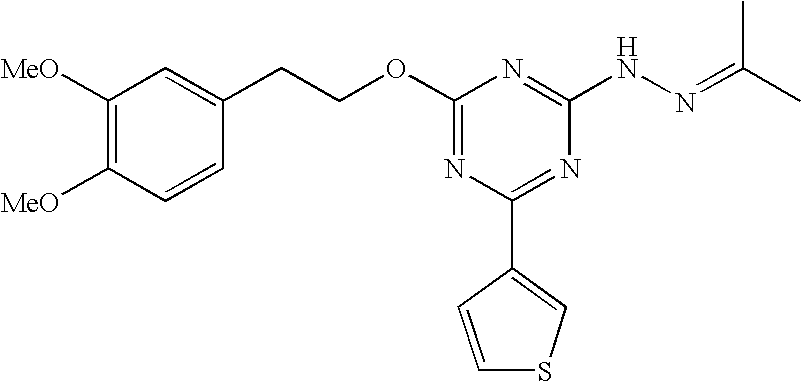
C1(OCCC2=CC([MeO])=C([MeO])C=C2)=NC(C2=CSC=C2)=NC(NN=C(C)C)=N1
